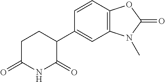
C1(C2=CC3=C(C=C2)OC(=O)N3C)CCC(=O)NC1=O
